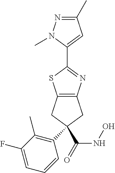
C1(C2=NC3=C(S2)CC(C(NO)=O)(C2=C(C)C(F)=CC=C2)C3)=CC(C)=NN1C
